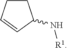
C1CC=CC1N[R1]
